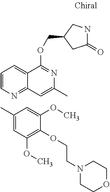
CC1=CC2=NC=CC=C2C(OCC2CC(=O)NC2)=N1.C1(C)=CC(OC)=C(OCCN2CCOCC2)C(OC)=C1
